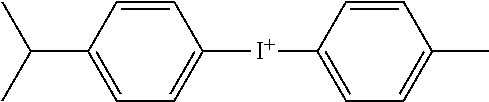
C1=CC(C(C)C)=CC=C1[I+]C1=CC=C(C)C=C1
